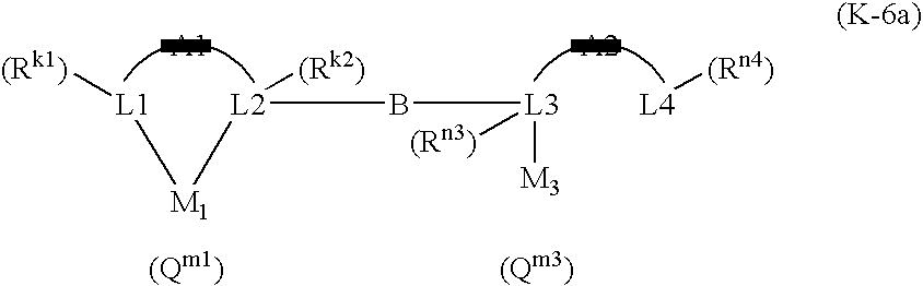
[L4][(Rn4)].[L1]([(Rk1)])[M1][L2]([(Rk2)])B[L3]([(Rn3)])[M3]
